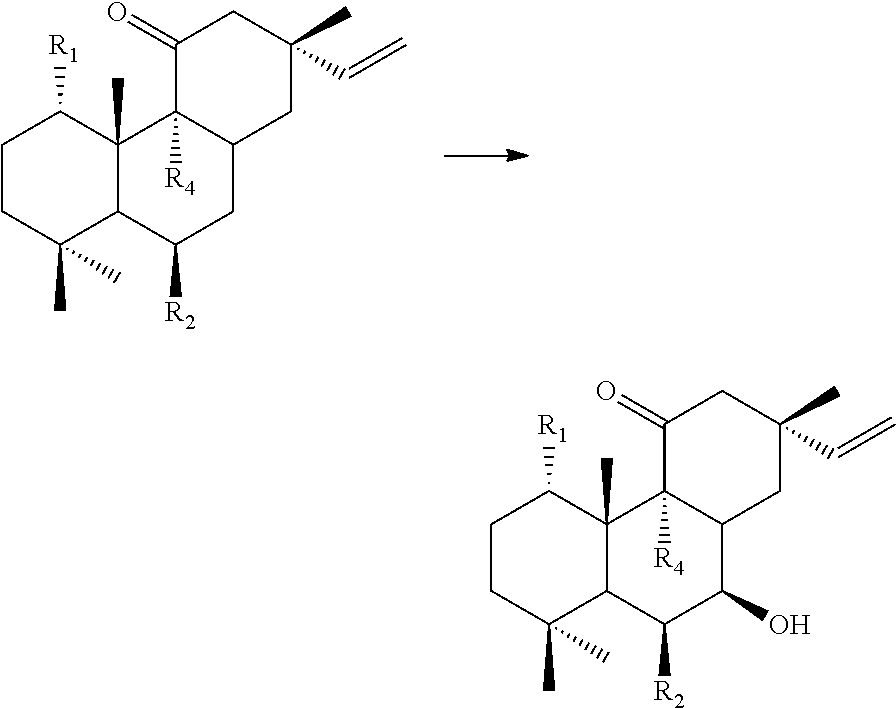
C1CC(C)(C)C2C(C)(C1[R1])C1([R4])C(CC2[R2])CC(C=C)(C)CC1=O.C1CC(C)(C)C2C(C)(C1[R1])C1([R4])C(C(O)C2[R2])CC(C=C)(C)CC1=O
